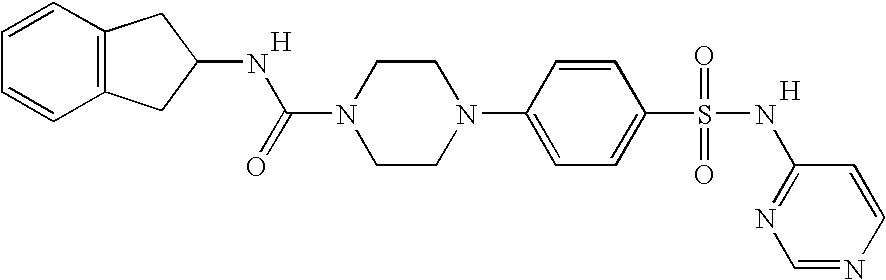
C1=CC2=C(C=C1)CC(NC(N1CCN(C3=CC=C(S(=O)(=O)NC4=NC=NC=C4)C=C3)CC1)=O)C2.[H].[H]
